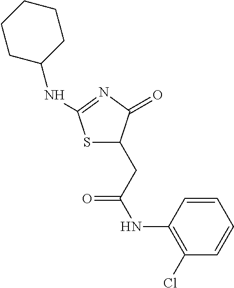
S1C(CC(NC2=C(Cl)C=CC=C2)=O)C(=O)N=C1NC1CCCCC1
